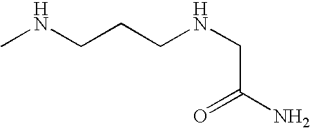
CNCCCNCC(N)=O
